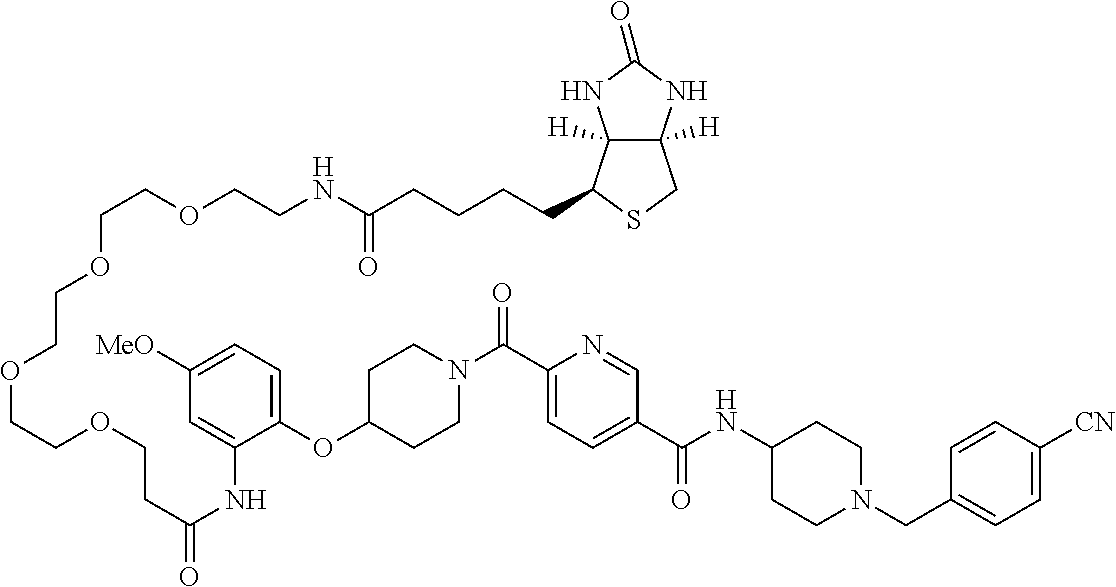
N(C(C1=CC=C(C(=O)N2CCC(OC3=CC=C([OMe])C=C3NC(CCOCCOCCOCCOCCNC(CCCCC3C4([H])C([H])(NC(=O)N4)CS3)=O)=O)CC2)N=C1)=O)C1CCN(CC2=CC=C([CN])C=C2)CC1
